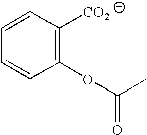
C1(OC(=O)C)=C([CO2])C=CC=C1
